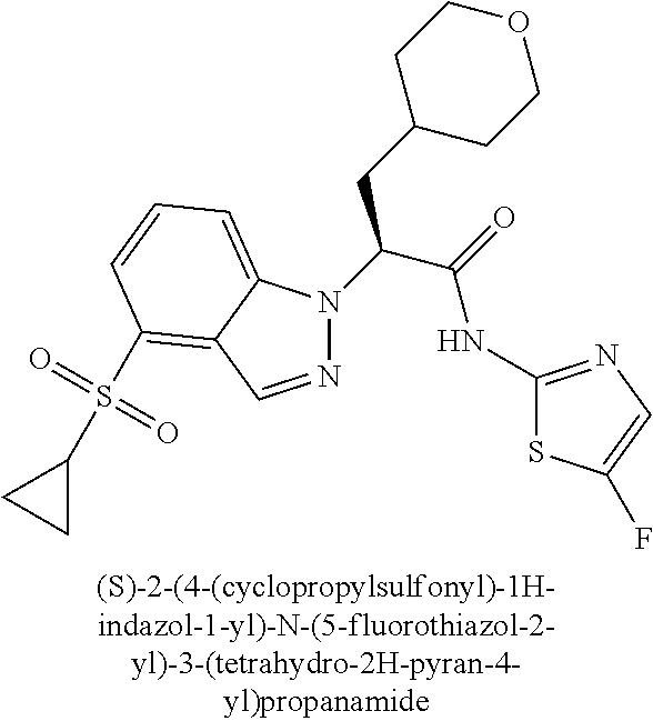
S(=O)(=O)(C1CC1)C1=C2C(=CC=C1)N(C(C(=O)NC1=NC=C(F)S1)CC1CCOCC1)N=C2
